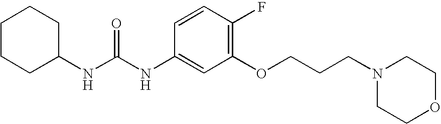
C1CC(NC(NC2=CC(OCCCN3CCOCC3)=C(F)C=C2)=O)CCC1
